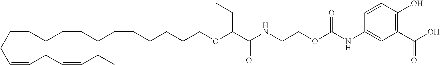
C(=CCC=CCC=CCCCCOC(CC)C(=O)NCCOC(NC1=CC(C(O)=O)=C(O)C=C1)=O)CC=CCC=CCC
